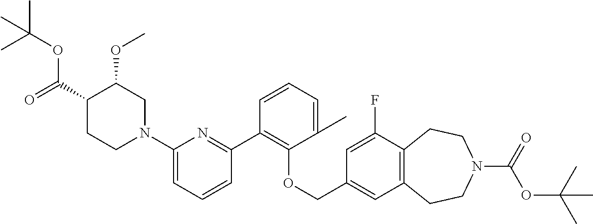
C1(C2=C(OCC3=CC4=C(C(F)=C3)CCN(C(=O)OC(C)(C)C)CC4)C(C)=CC=C2)=NC(N2CC(OC)C(C(=O)OC(C)(C)C)CC2)=CC=C1
